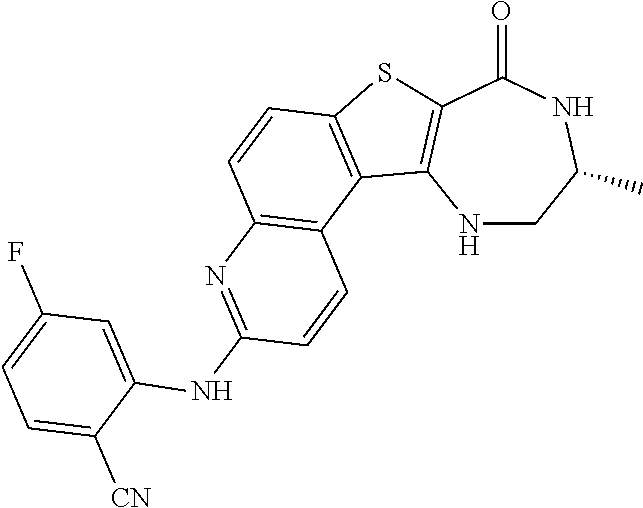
N1CC(C)NC(=O)C2=C1C1=C(S2)C=CC2=C1C=CC(NC1=CC(F)=CC=C1[CN])=N2
